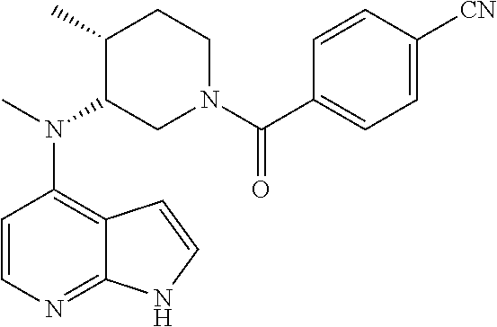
C1=CN=C2C(=C1N(C)C1CN(C(C3=CC=C([CN])C=C3)=O)CCC1C)C=CN2
